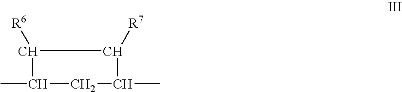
C1(C)CC(C)C([R7])C1[R6]
